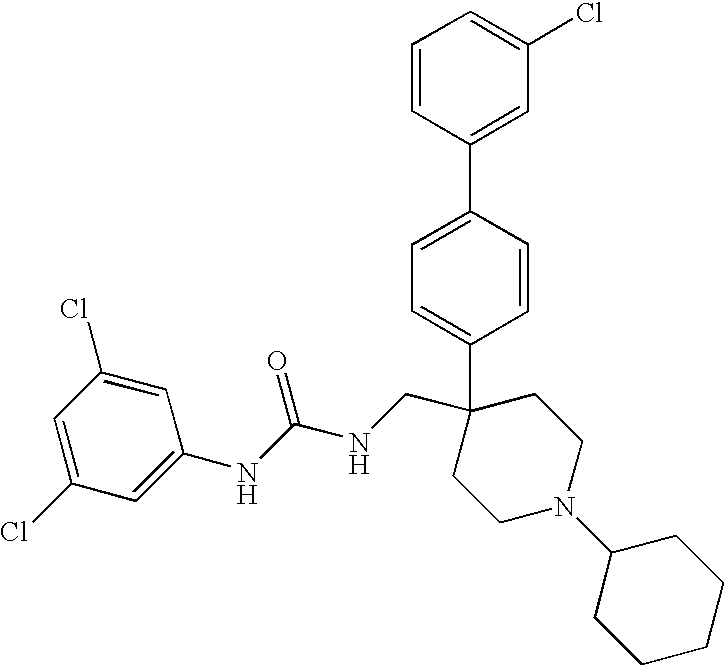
C1=CC(C2=CC(Cl)=CC=C2)=CC=C1C1(CNC(NC2=CC(Cl)=CC(Cl)=C2)=O)CCN(C2CCCCC2)CC1
